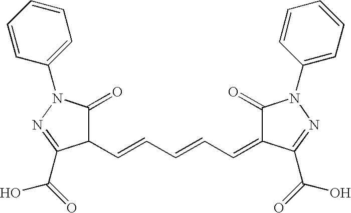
C1(C=CC=CC=C2C(=O)N(C3=CC=CC=C3)N=C2C(=O)O)C(=O)N(C2=CC=CC=C2)N=C1C(O)=O
